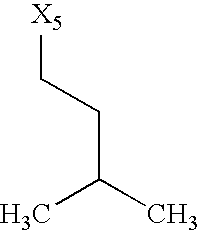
[X5]CCC(C)C
